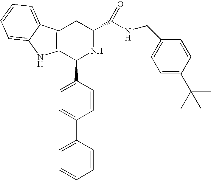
C12=C(C(C3=CC=C(C4=CC=CC=C4)C=C3)NC(C(NCC3=CC=C(C(C)(C)C)C=C3)=O)C1)NC1=CC=CC=C21
